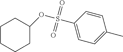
C1CCCC(OS(C2=CC=C(C)C=C2)(=O)=O)C1
